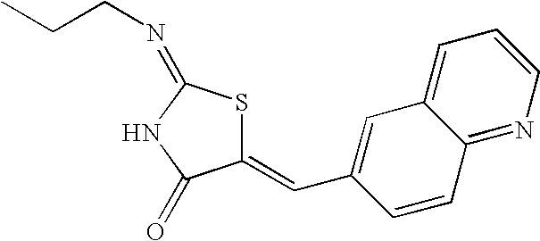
C1(=CC2=CC3=CC=CN=C3C=C2)SC(=NCCC)NC1=O
